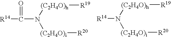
[R14]C(=O)N([(C2H4O)h][R19])[(C2H4O)i][R20].[R14]N([(C2H4O)h][R19])[(C2H4O)i][R20]
